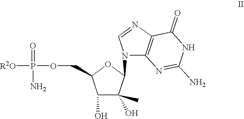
C1(O)C(C)(O)C(N2C3=C(N=C2)C(=O)NC(N)=N3)OC1COP([R2O])(=O)N
